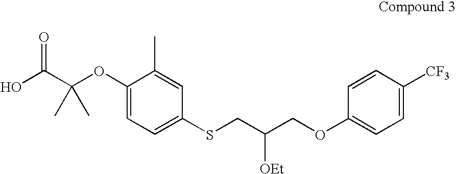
OC(C(OC1=CC=C(SCC(COC2=CC=C([CF3])C=C2)[OEt])C=C1C)(C)C)=O
